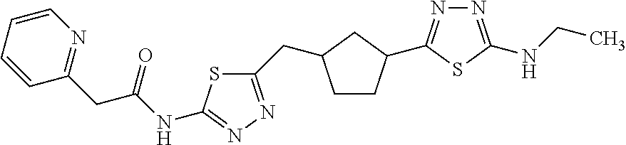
C1CC(C2=NN=C(NCC)S2)CC1CC1=NN=C(NC(=O)CC2=NC=CC=C2)S1
